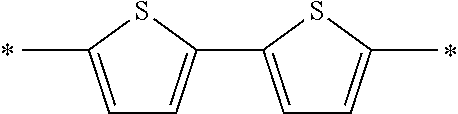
C1=C(C)SC(C2=CC=C(C)S2)=C1
